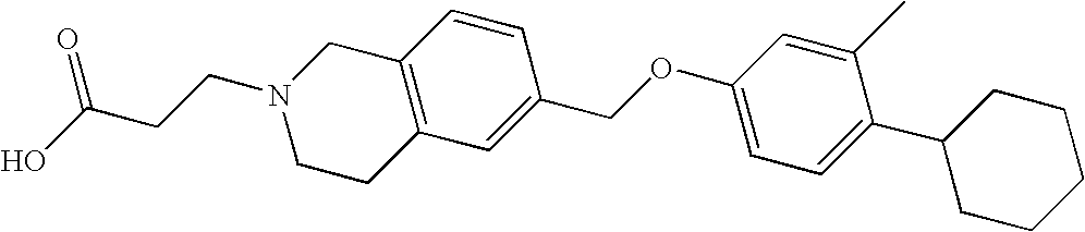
C12=C(C=C(COC3=CC=C(C4CCCCC4)C(C)=C3)C=C1)CCN(CCC(O)=O)C2
